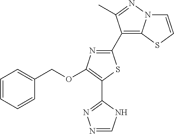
C1(C2=C3N(N=C2C)C=CS3)=NC(OCC2=CC=CC=C2)=C(C2=NN=CN2)S1
